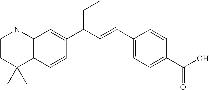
C12=C(C=CC(C(C=CC3=CC=C(C(O)=O)C=C3)CC)=C1)C(C)(C)CCN2C
